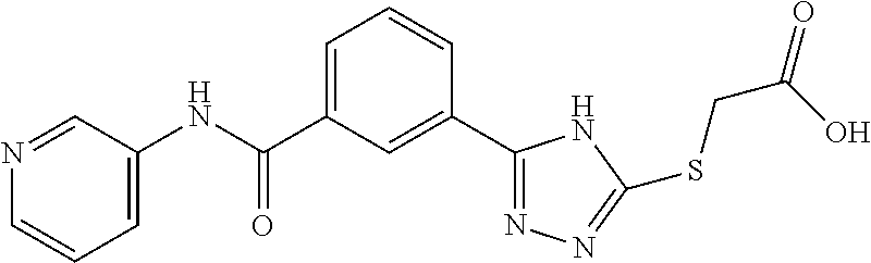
C1(C2=CC(C(NC3=CC=CN=C3)=O)=CC=C2)=NN=C(SCC(=O)O)N1
